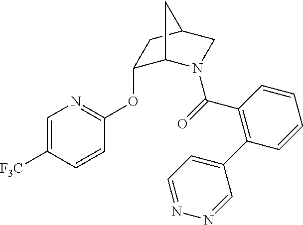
C1=C([F3C])C=CC(OC2C3N(C(=O)C4=C(C5=CC=NN=C5)C=CC=C4)CC(C2)C3)=N1
